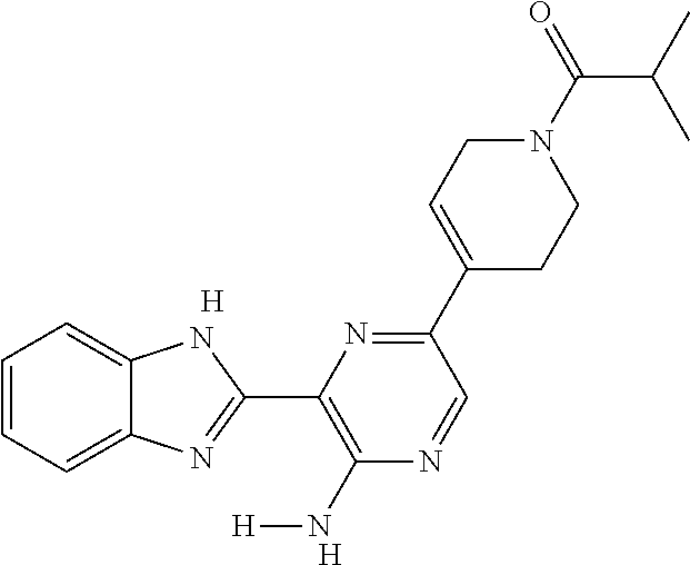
[H].[H].C1=CC=C2C(=C1)NC(C1=C(N[H])N=CC(C3=CCN(C(C(C)C)=O)CC3)=N1)=N2
